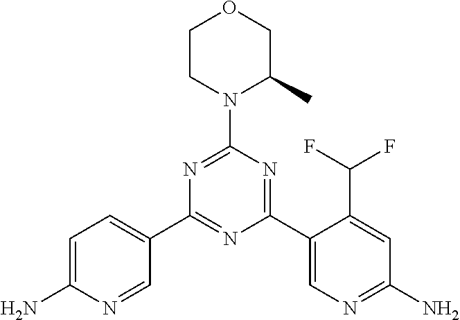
O1CCN(C2=NC(C3=CC=C(N)N=C3)=NC(C3=CN=C(N)C=C3C(F)F)=N2)C(C)C1
